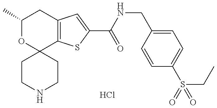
C1CNCCC12C1=C(CC(C)O2)C=C(C(NCC2=CC=C(S(=O)(CC)=O)C=C2)=O)S1.Cl
